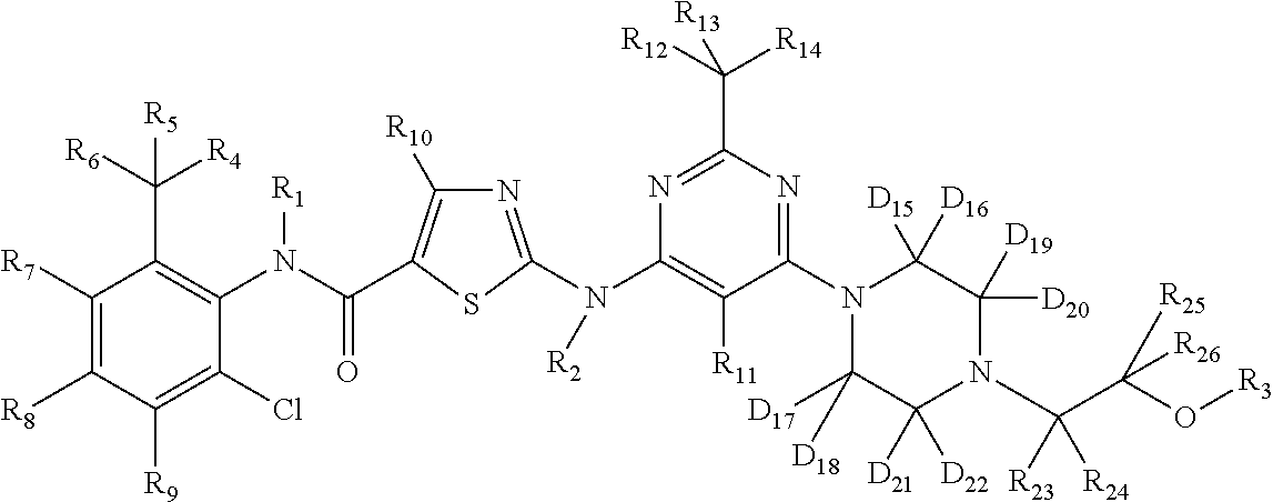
C1([R7])=C([R8])C([R9])=C(Cl)C(N(C(=O)C2=C([R10])N=C(N(C3=C([R11])C(N4C([D17])([D18])C([D21])([D22])N(C(C(O[R3])([R25])[R26])([R23])[R24])C([D20])([D19])C4([D15])[D16])=NC(C([R12])([R14])[R13])=N3)[R2])S2)[R1])=C1C([R6])([R4])[R5]
